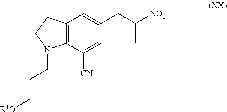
C12=C(C([CN])=CC(CC([NO2])C)=C1)N(CCC[R1O])CC2
